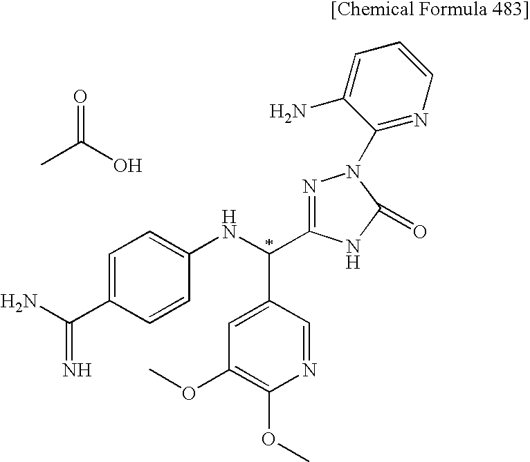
C1(OC)=C(OC)N=CC(C(NC2=CC=C(C(N)=N)C=C2)C2=NN(C3=NC=CC=C3N)C(=O)N2)=C1.C(C)(O)=O
